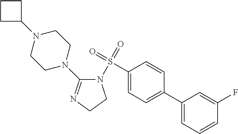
C1(S(=O)(=O)N2C(N3CCN(C4CCC4)CC3)=NCC2)=CC=C(C2=CC=CC(F)=C2)C=C1
